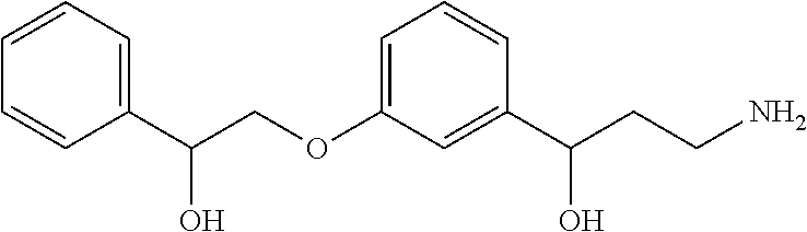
C(COC1=CC=CC(C(CCN)O)=C1)(C1=CC=CC=C1)O
